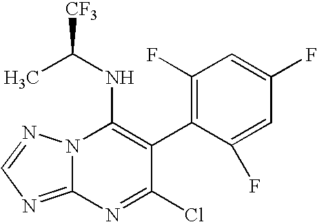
[CF3]C(NC1=C(C2=C(F)C=C(F)C=C2F)C(Cl)=NC2=NC=NN12)C
